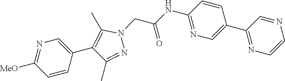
C1(C2=CN=C(NC(=O)CN3C(C)=C(C4=CN=C([MeO])C=C4)C(C)=N3)C=C2)=NC=CN=C1
